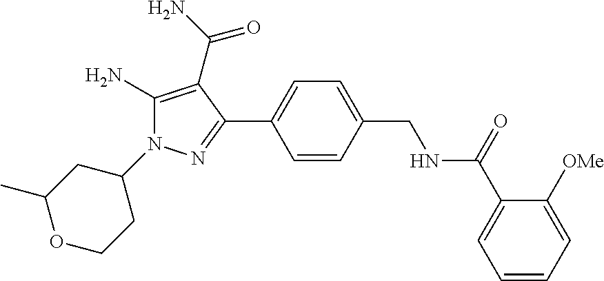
C1(C)OCCC(N2C(N)=C(C(N)=O)C(C3=CC=C(CNC(C4=CC=CC=C4[OMe])=O)C=C3)=N2)C1
